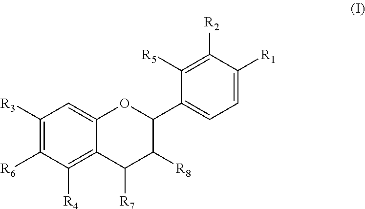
C1([R3])=C([R6])C([R4])=C2C(=C1)OC(C1=CC=C([R1])C([R2])=C1[R5])C([R8])C2[R7]
